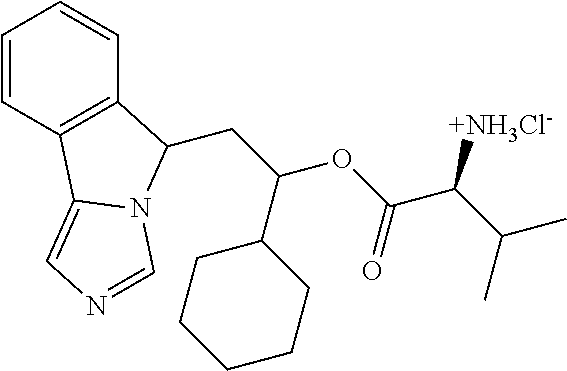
C1=CC2=C(C=C1)C(CC(OC(C([+NH3Cl-])C(C)C)=O)C1CCCCC1)N1C2=CN=C1
